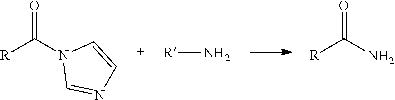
O=C(N1C=NC=C1)[R].[R]N.O=C(N)[R]
